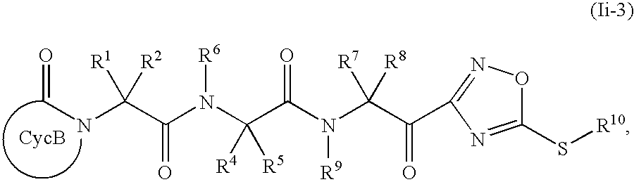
C(NC(C(N(C(C(N(C(C(=O)C1=NOC(S[R10])=N1)([R7])[R8])[R9])=O)([R4])[R5])[R6])=O)([R1])[R2])=O
